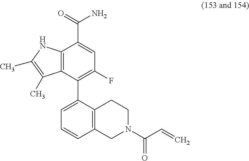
C12=C(C(C3=CC=CC4=C3CCN(C(C=C)=O)C4)=C(F)C=C1C(N)=O)C(C)=C(C)N2
